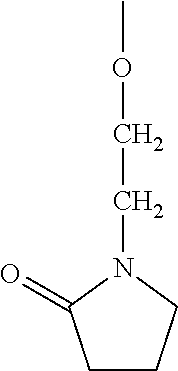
C1CCN(CCOC)C1=O
